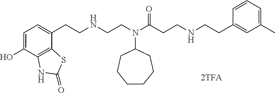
C1=C(O)C2=C(C(CCNCCN(C(CCNCCC3=CC(C)=CC=C3)=O)C3CCCCCC3)=C1)SC(=O)N2
